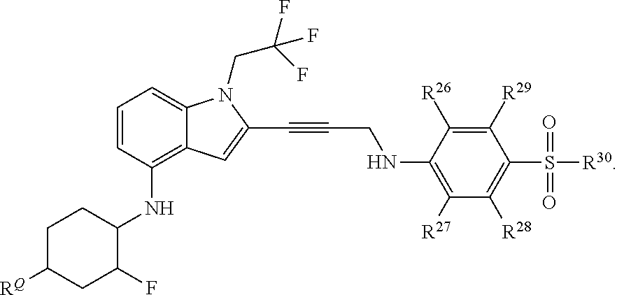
C12=C(NC3CCC([RQ])CC3F)C=CC=C1N(CC(F)(F)F)C(C#CCNC1=C([R27])C([R28])=C(S([R30])(=O)=O)C([R29])=C1[R26])=C2
